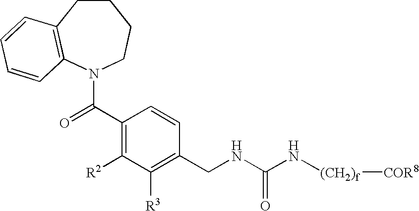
C1CC2=C(N(C(C3=C([R2])C([R3])=C(CNC(N[(CH2)f][COR8])=O)C=C3)=O)CC1)C=CC=C2
